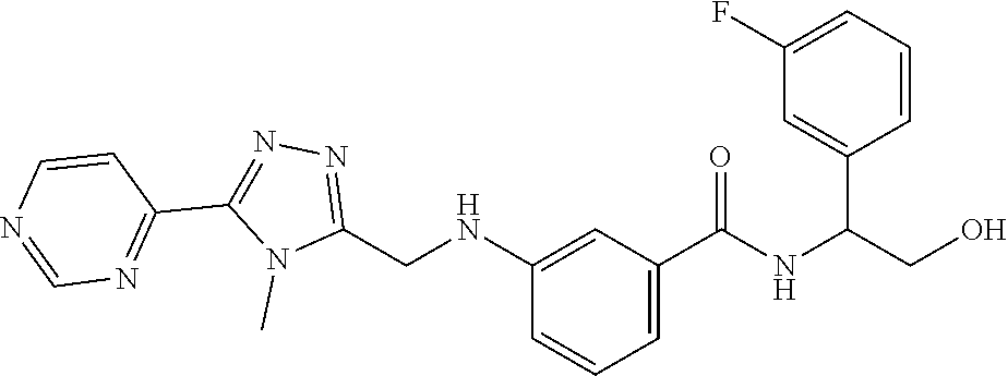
C1(CNC2=CC(C(=O)NC(C3=CC(F)=CC=C3)CO)=CC=C2)=NN=C(C2=NC=NC=C2)N1C
